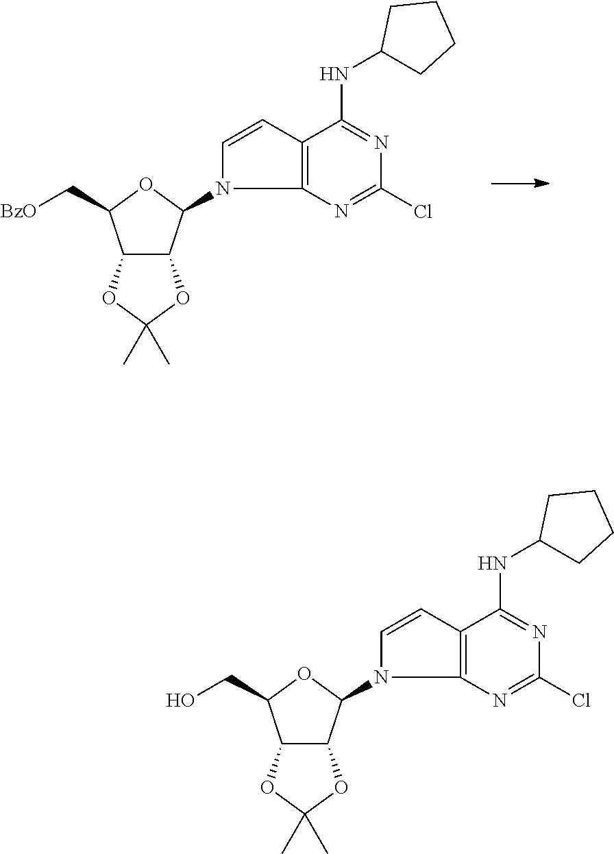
C12C(C(N3C=CC4=C3N=C(Cl)N=C4NC3CCCC3)OC1C[BzO])OC(C)(C)O2.C12C(C(N3C=CC4=C3N=C(Cl)N=C4NC3CCCC3)OC1CO)OC(C)(C)O2
